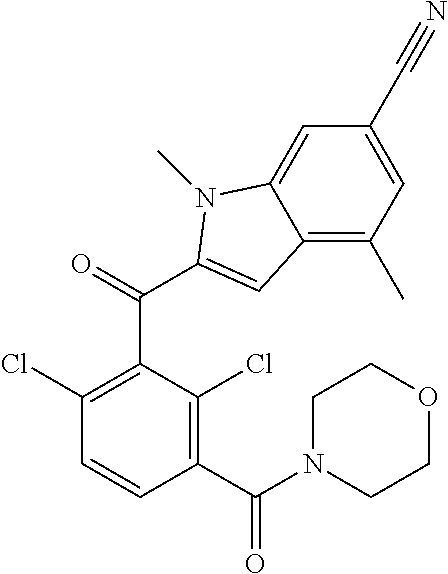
C12=C(C)C=C(C#N)C=C1N(C)C(C(C1=C(Cl)C=CC(C(N3CCOCC3)=O)=C1Cl)=O)=C2
